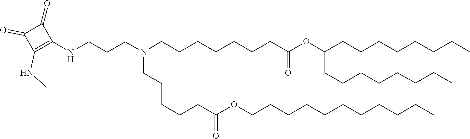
C(CC)CCCCCCCCOC(CCCCCN(CCCCCCCC(=O)OC(CCCCCCCC)CCCCCCCC)CCCNC1=C(NC)C(=O)C1=O)=O
